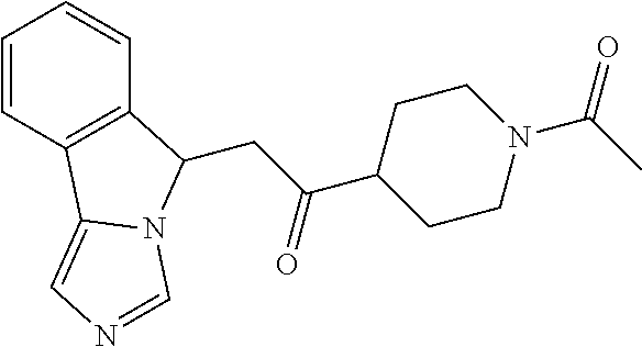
C1=CC2=C(C=C1)C(CC(=O)C1CCN(C(C)=O)CC1)N1C2=CN=C1
